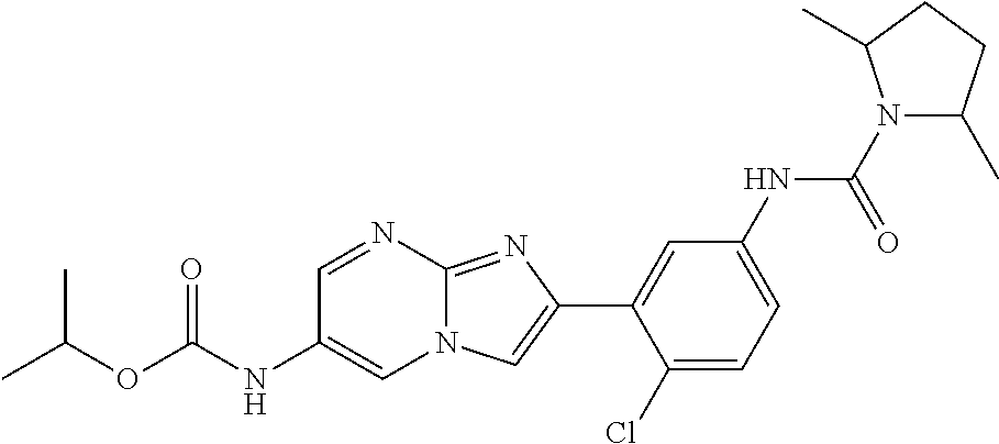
C1=NC2=NC(C3=CC(NC(N4C(C)CCC4C)=O)=CC=C3Cl)=CN2C=C1NC(OC(C)C)=O
